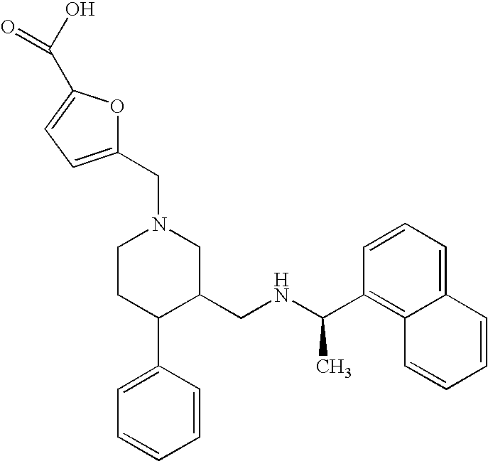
C1CC(C2=CC=CC=C2)C(CNC(C2=C3C(=CC=C2)C=CC=C3)C)CN1CC1=CC=C(C(O)=O)O1
